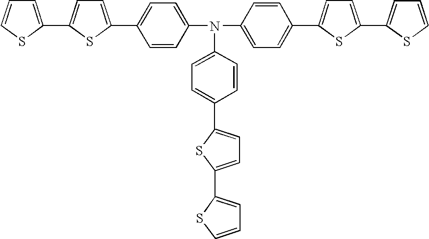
C1=CC(N(C2=CC=C(C3=CC=C(C4=CC=CS4)S3)C=C2)C2=CC=C(C3=CC=C(C4=CC=CS4)S3)C=C2)=CC=C1C1=CC=C(C2=CC=CS2)S1
